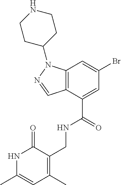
C12=C(C(C(=O)NCC3=C(C)C=C(C)NC3=O)=CC(Br)=C1)C=NN2C1CCNCC1
